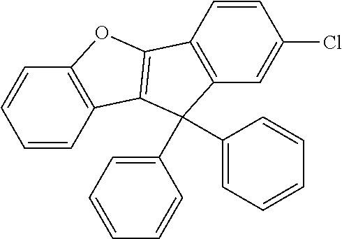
C1=CC2=C(C=C1)OC1=C2C(C2=CC=CC=C2)(C2=CC=CC=C2)C2=C1C=CC(Cl)=C2
